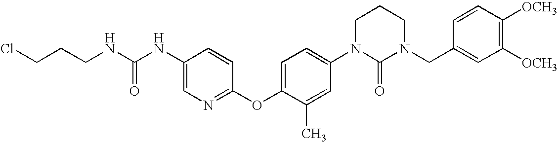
N(CCCCl)C(NC1=CN=C(OC2=CC=C(N3C(=O)N(CC4=CC([OCH3])=C([OCH3])C=C4)CCC3)C=C2C)C=C1)=O
